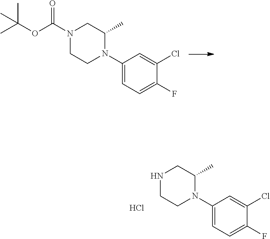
CC(OC(N1CCN(C2=CC=C(F)C(Cl)=C2)C(C)C1)=O)(C)C.N1CCN(C2=CC=C(F)C(Cl)=C2)C(C)C1.Cl
